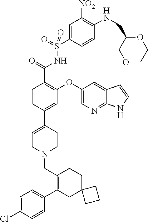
C1=C(Cl)C=CC(C2=C(CN3CCC(C4=CC(OC5=CN=C6C(=C5)C=CN6)=C(C(=O)NS(C5=CC([NO2])=C(NCC6COCCO6)C=C5)(=O)=O)C=C4)=CC3)CCC3(C2)CCC3)=C1
